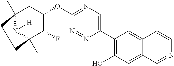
C12(C)CC(OC3=NC=C(C4=C(O)C=C5C(=C4)C=CN=C5)N=N3)C(F)C(C)(N1[H])CC2
